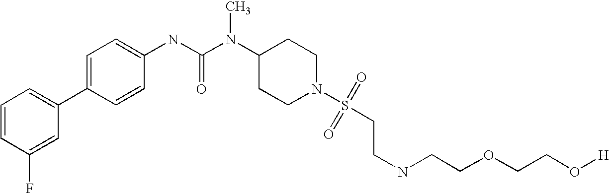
C1=CC(F)=CC(C2=CC=C(NC(N(C3CCN(S(=O)(=O)CCNCCOCCO[H])CC3)C)=O)C=C2)=C1
